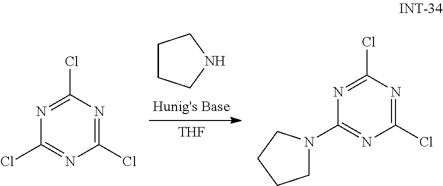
C1CCNC1.[THF].N1=C(Cl)N=C(Cl)N=C1Cl.N1=C(Cl)N=C(Cl)N=C1N1CCCC1
